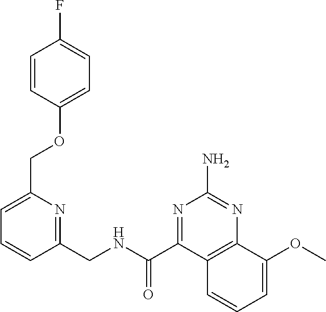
C1=C(COC2=CC=C(F)C=C2)N=C(CNC(C2=NC(N)=NC3=C2C=CC=C3OC)=O)C=C1
